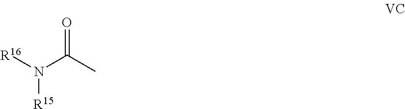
N(C(C)=O)([R16])[R15]
